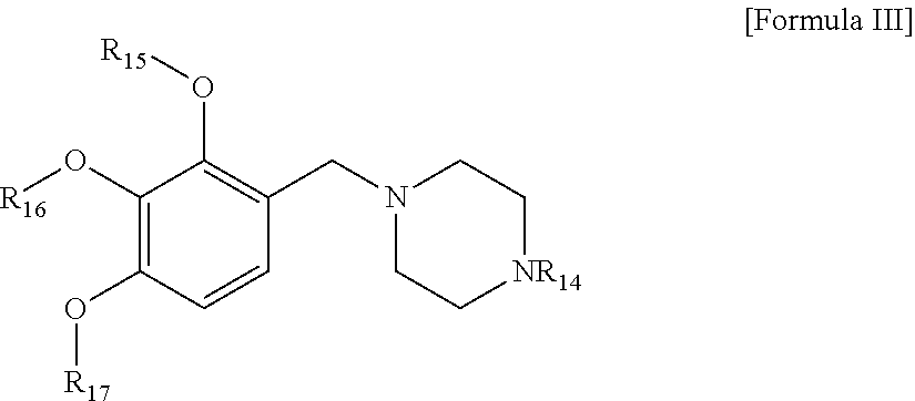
C1(O[R16])=C(O[R17])C=CC(CN2CC[NR14]CC2)=C1O[R15]
